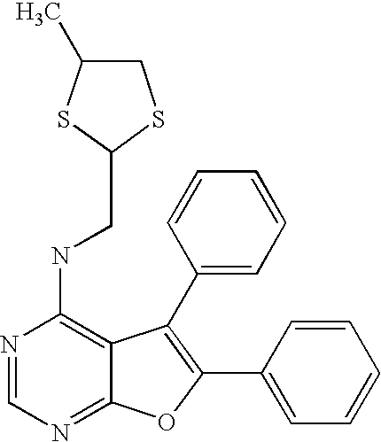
N1=CN=C2C(=C1NCC1SCC(C)S1)C(C1=CC=CC=C1)=C(C1=CC=CC=C1)O2
